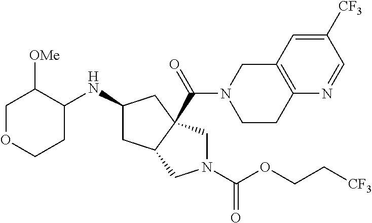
C1OCCC(NC2CC3C(C(N4CCC5=C(C4)C=C([CF3])C=N5)=O)(C2)CN(C(OCC[CF3])=O)C3)C1[OMe]
